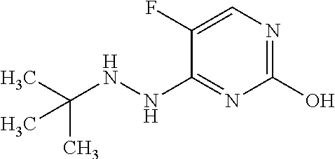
OC1=NC=C(F)C(NNC(C)(C)C)=N1
